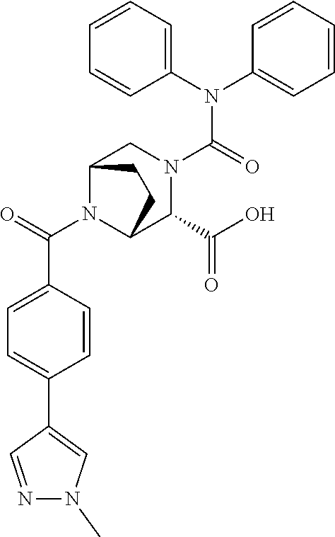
C(N1C2C(C(O)=O)N(C(N(C3=CC=CC=C3)C3=CC=CC=C3)=O)CC1CC2)(=O)C1=CC=C(C2=CN(C)N=C2)C=C1
